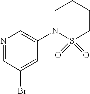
N1=CC(Br)=CC(N2S(=O)(=O)CCCC2)=C1
